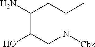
C1(N)C(O)CN([Cbz])C(C)C1
